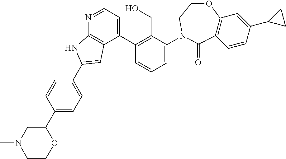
C1COC(C2=CC=C(C3=CC4=C(N=CC=C4C4=C(CO)C(N5CCOC6=C(C=CC(C7CC7)=C6)C5=O)=CC=C4)N3)C=C2)CN1C
